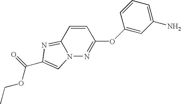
C1=CC2=NC(C(OCC)=O)=CN2N=C1OC1=CC(N)=CC=C1
